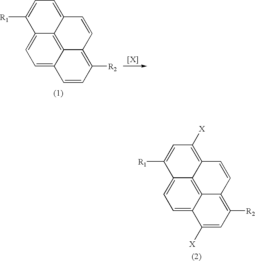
C1([X])=C2C3=C4C(=CC=C3C([R1])=C1)C([X])=CC([R2])=C4C=C2.C1=C2C3=C4C(=CC=C3C([R1])=C1)C=CC([R2])=C4C=C2
